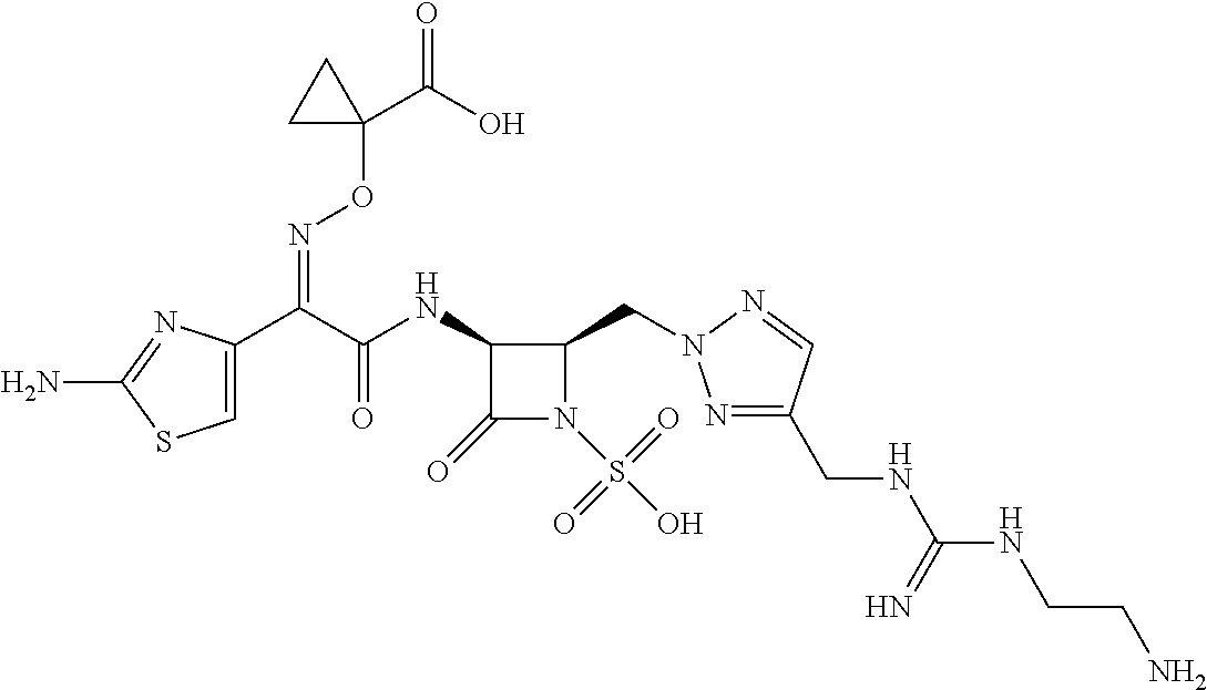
C1=C(C(C(NC2C(=O)N(S(O)(=O)=O)C2CN2N=C(CNC(NCCN)=N)C=N2)=O)=NOC2(C(=O)O)CC2)N=C(N)S1
